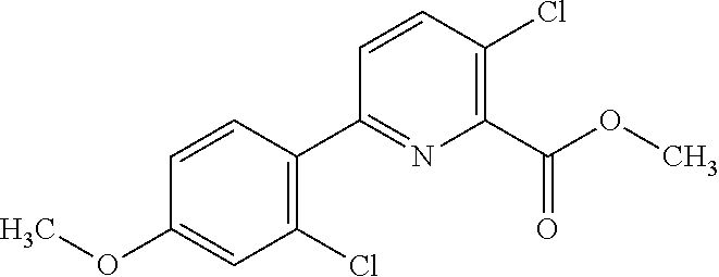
C1(Cl)=C(C2=NC(C(OC)=O)=C(Cl)C=C2)C=CC(OC)=C1
